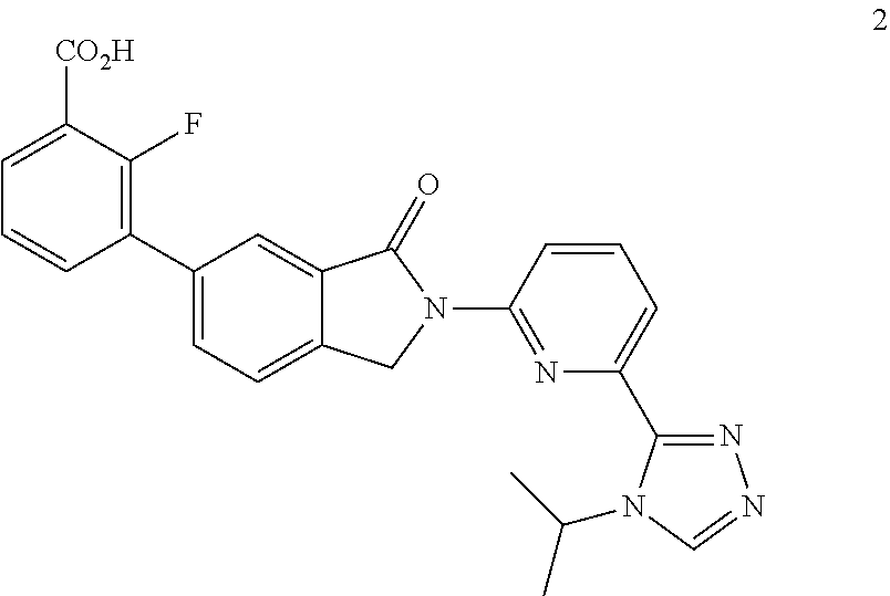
C1(C2=CC=C3C(=C2)C(=O)N(C2=NC(C4=NN=CN4C(C)C)=CC=C2)C3)=C(F)C([CO2H])=CC=C1
